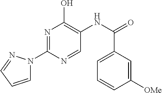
N1=C(N2C=CC=N2)N=CC(NC(=O)C2=CC=CC([OMe])=C2)=C1O
